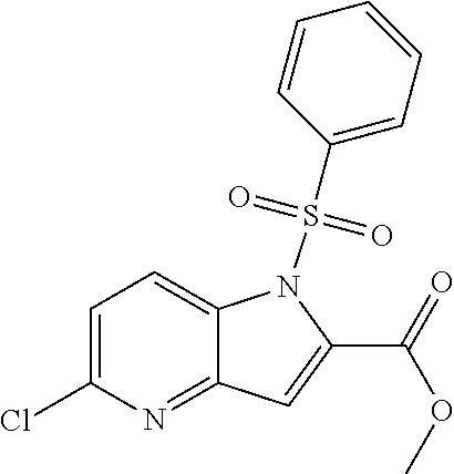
C1=C(Cl)N=C2C(=C1)N(S(C1=CC=CC=C1)(=O)=O)C(C(OC)=O)=C2
